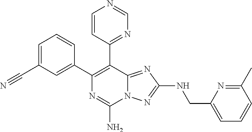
C1=CC(C2=C(C3=CC(C#N)=CC=C3)N=C(N)N3C2=NC(NCC2=CC=CC(C)=N2)=N3)=NC=N1
